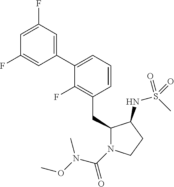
C1(CC2N(C(=O)N(OC)C)CCC2NS(C)(=O)=O)=C(F)C(C2=CC(F)=CC(F)=C2)=CC=C1
